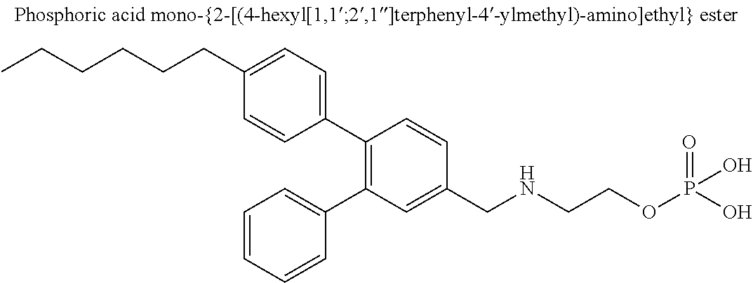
C(CCCC1=CC=C(C2=C(C3=CC=CC=C3)C=C(CNCCOP(O)(O)=O)C=C2)C=C1)CC
